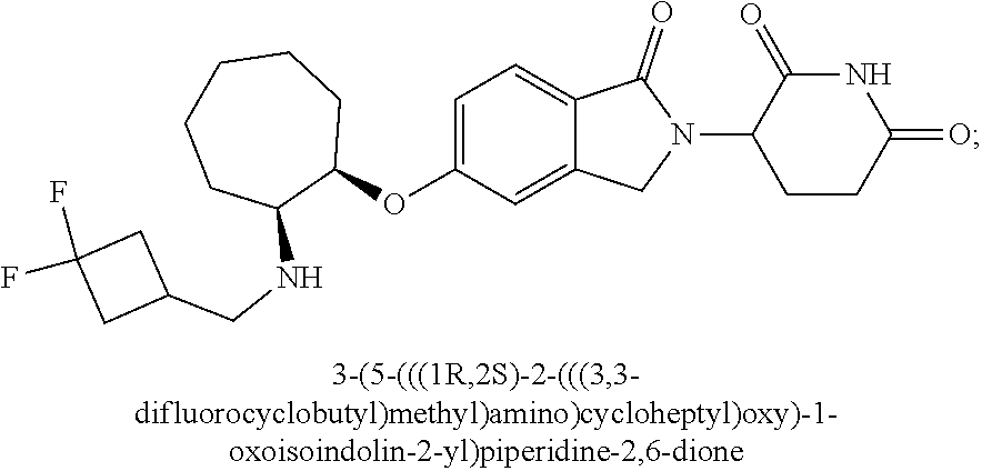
C1=C(OC2CCCCCC2NCC2CC(F)(F)C2)C=C2C(=C1)C(=O)N(C1CCC(=O)NC1=O)C2
